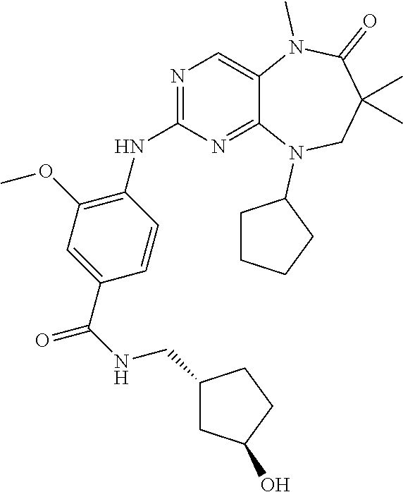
C1=CC(C(NCC2CC(O)CC2)=O)=CC(OC)=C1NC1=NC=C2C(=N1)N(C1CCCC1)CC(C)(C)C(=O)N2C
